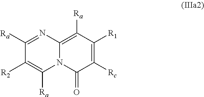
C1([Ra])=NC2=C([Ra])C([R1])=C([Rc])C(=O)N2C([Ra])=C1[R2]
